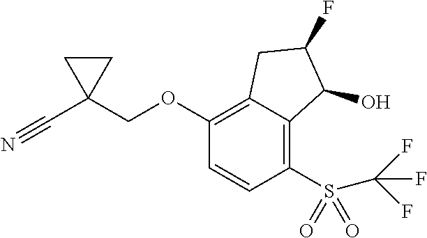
C1(OCC2(C#N)CC2)=C2C(=C(S(=O)(=O)C(F)(F)F)C=C1)C(O)C(F)C2
